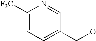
C1([F3C])=CC=C(CO)C=N1
